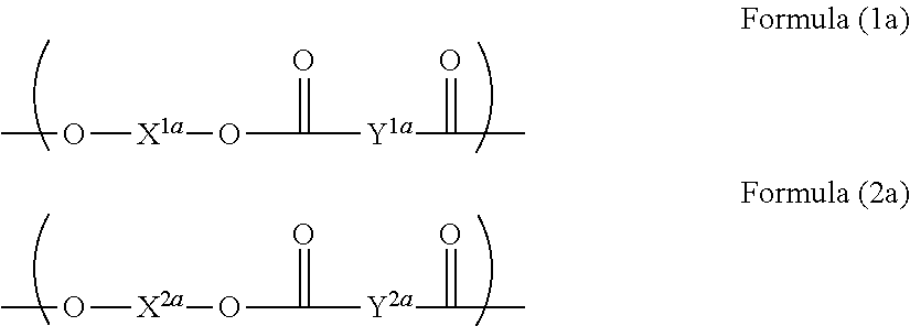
CO[X1a]OC(=O)[Y1a]C(=O)C.CO[X2a]OC(=O)[Y2a]C(=O)C
